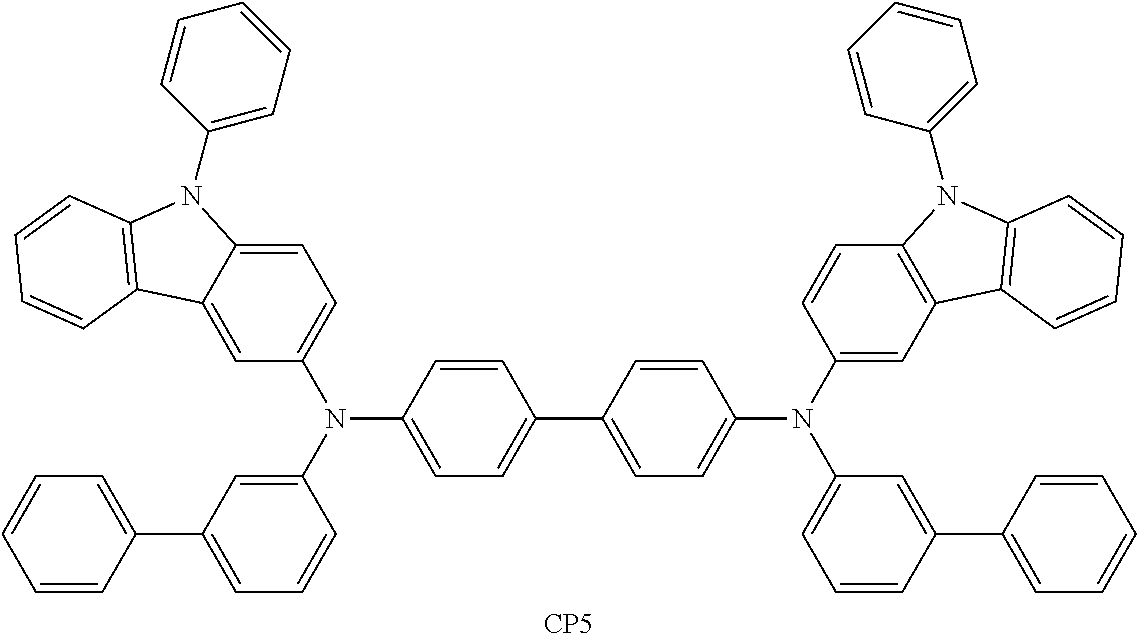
C1=C2C(=CC=C1N(C1=CC=C(C3=CC=C(N(C4=CC=CC(C5=CC=CC=C5)=C4)C4=CC5=C(C=C4)N(C4=CC=CC=C4)C4=C5C=CC=C4)C=C3)C=C1)C1=CC(C3=CC=CC=C3)=CC=C1)N(C1=CC=CC=C1)C1=C2C=CC=C1.[CP5]
